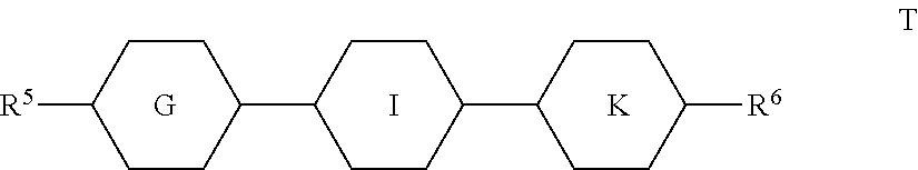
[G].I.[K].C1(C2CCC(C3CCC([R6])CC3)CC2)CCC([R5])CC1
